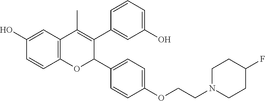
C1(O)=CC2=C(C=C1)OC(C1=CC=C(OCCN3CCC(F)CC3)C=C1)C(C1=CC(O)=CC=C1)=C2C
